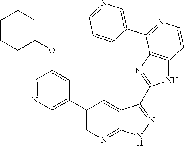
C1=NC=C(C2=CN=C3C(=C2)C(C2=NC4=C(N2)C=CN=C4C2=CN=CC=C2)=N[N H]3)C=C1OC1CCCCC1
